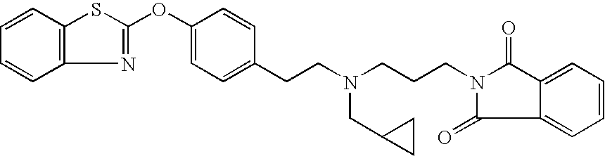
C1=CC2=C(C=C1)N=C(OC1=CC=C(CCN(CCCN3C(=O)C4=CC=CC=C4C3=O)CC3CC3)C=C1)S2
